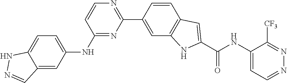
C1=CC(NC2=CC=C3C(=C2)C=NN3)=NC(C2=CC3=C(C=C2)C=C(C(NC2=CC=NN=C2[CF3])=O)N3)=N1
